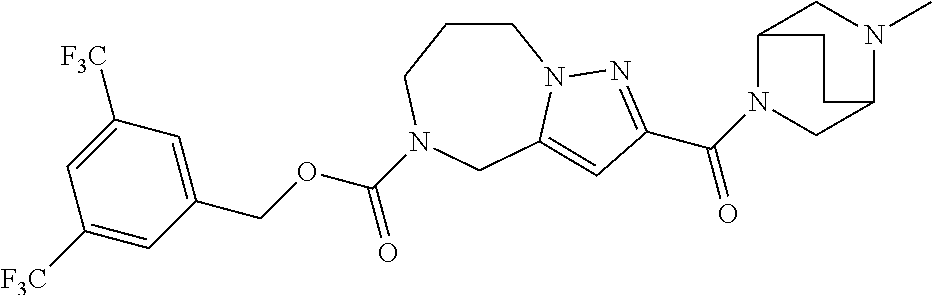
C1CCN(C(OCC2=CC([F3C])=CC([F3C])=C2)=O)CC2=CC(C(N3CC4N(C)CC3CC4)=O)=NN12
